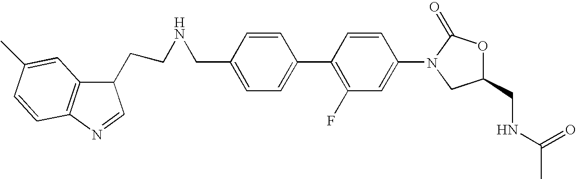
C1=C(CNCCC2C3=C(N=C2)C=CC(C)=C3)C=CC(C2=C(F)C=C(N3CC(CNC(C)=O)OC3=O)C=C2)=C1
